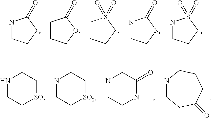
N1CCCC1=O.C1CCOC1=O.C1CCCS1(=O)=O.N1CCNC1=O.N1CCCS1(=O)=O.N1CC[SO]CC1.N1CC[SO2]CC1.N1CCNC(=O)C1.N1CCC(=O)CCC1
